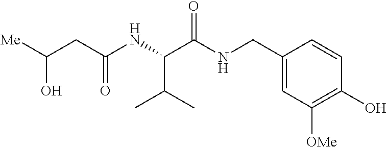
C(CC(NC(C(NCC1=CC([OMe])=C(O)C=C1)=O)C(C)C)=O)([Me])O
